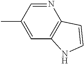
C1(C)=CC2=C(N=C1)C=CN2
